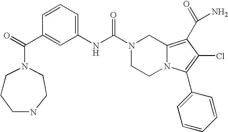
C1=CC=C(NC(=O)N2CCN3C(=C(C(N)=O)C(Cl)=C3C3=CC=CC=C3)C2)C=C1C(=O)N1CCCNCC1
